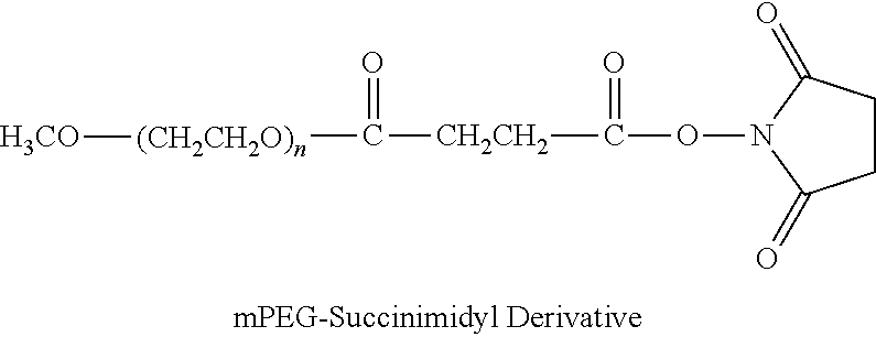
O(N1C(=O)CCC1=O)C(=O)[CH2CH2]C([(CH2CH2O)n][H3CO])=O
